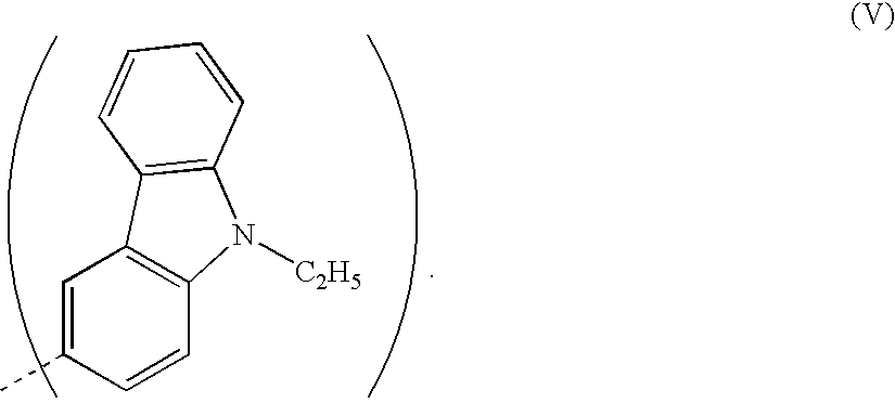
C1=C(C)C=CC2=C1C1=C(N2[C2H5])C=CC=C1
